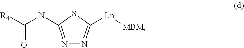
C(NC1=NN=C([Ln][MBM])S1)([R4])=O
